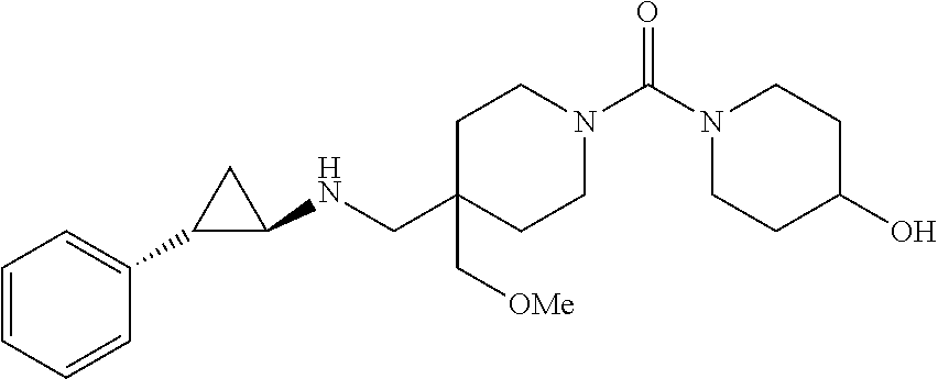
C1=CC=CC(C2C(NCC3(C[OMe])CCN(C(N4CCC(O)CC4)=O)CC3)C2)=C1
